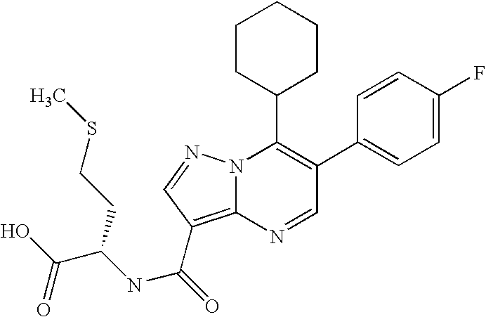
C1(C2=CC=C(F)C=C2)=C(C2CCCCC2)N2C(=C(C(NC(C(O)=O)CCSC)=O)C=N2)N=C1
